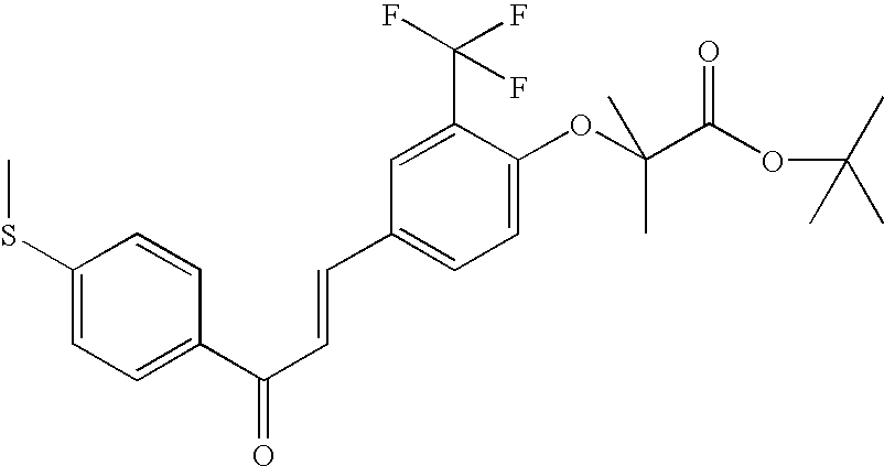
C1(SC)=CC=C(C(C=CC2=CC=C(OC(C(OC(C)(C)C)=O)(C)C)C(C(F)(F)F)=C2)=O)C=C1
